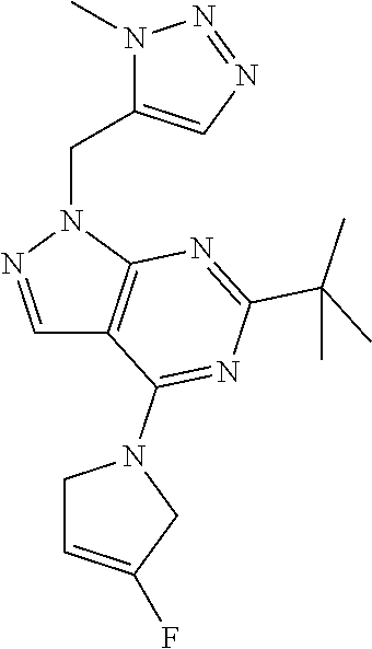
N1(C)C(CN2N=CC3=C2N=C(C(C)(C)C)N=C3N2CC=C(F)C2)=CN=N1
